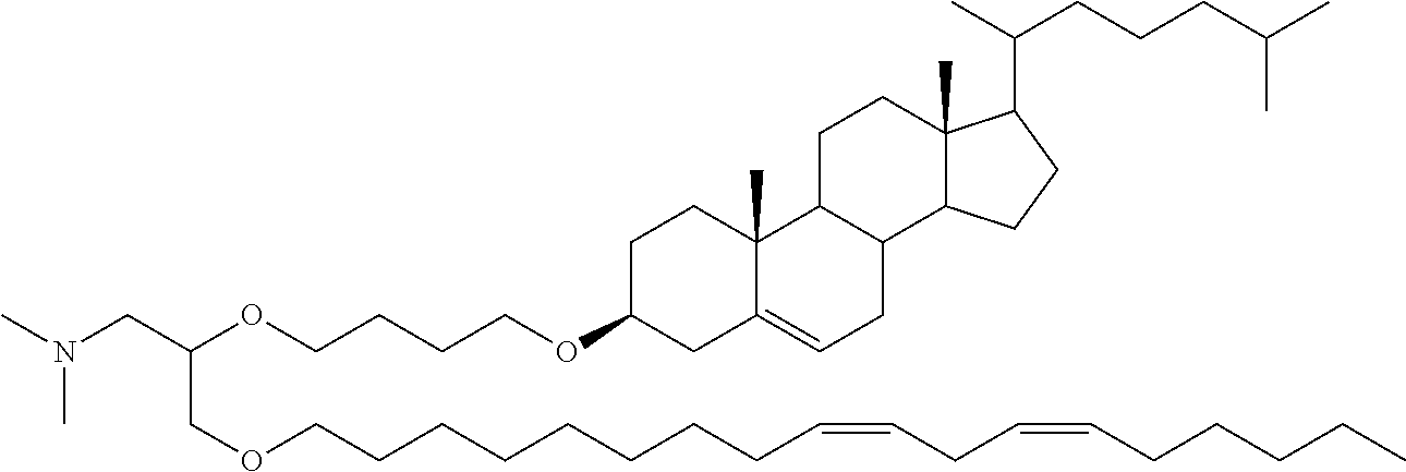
N(CC(OCCCCOC1CC2=CCC3C(C2(C)CC1)CCC1(C)C3CCC1C(CCCC(C)C)C)COCCCCCCCCC=CCC=CCCCCC)(C)C
